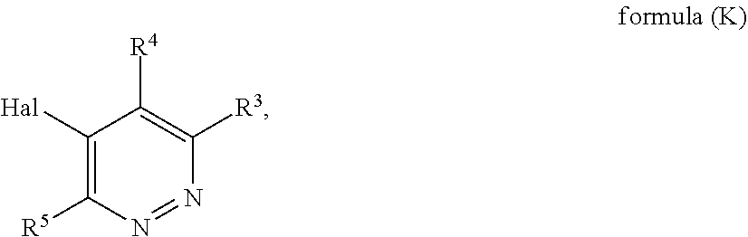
C1([Hal])=C([R5])N=NC([R3])=C1[R4]
